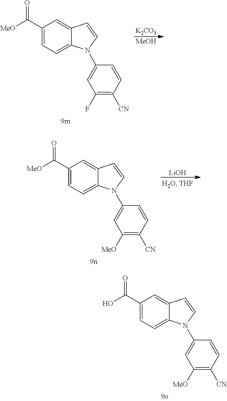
C1(C([MeO])=O)=CC=C2C(=C1)C=CN2C1=CC(F)=C([CN])C=C1.[K2CO3].[MeOH].C1(C([MeO])=O)=CC=C2C(=C1)C=CN2C1=CC([MeO])=C([CN])C=C1.[LiOH].C1(C(O)=O)=CC=C2C(=C1)C=CN2C1=CC([MeO])=C([CN])C=C1
